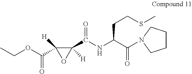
CCOC(C1([H])OC1(C(NC(C(=O)N1CCCC1)CCSC)=O)[H])=O
